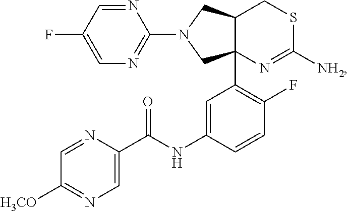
N1=CC(F)=CN=C1N1CC2(C3=C(F)C=CC(NC(=O)C4=CN=C([H3CO])C=N4)=C3)C(C1)CSC([NH2])=N2
